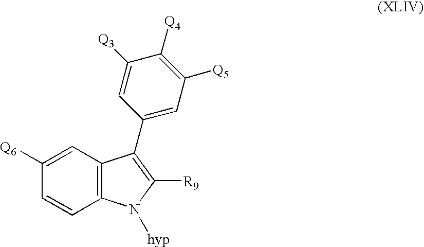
C12=C(C=C([Q6])C=C1)C(C1=CC([Q5])=C([Q4])C([Q3])=C1)=C([R9])N2[hyp]
